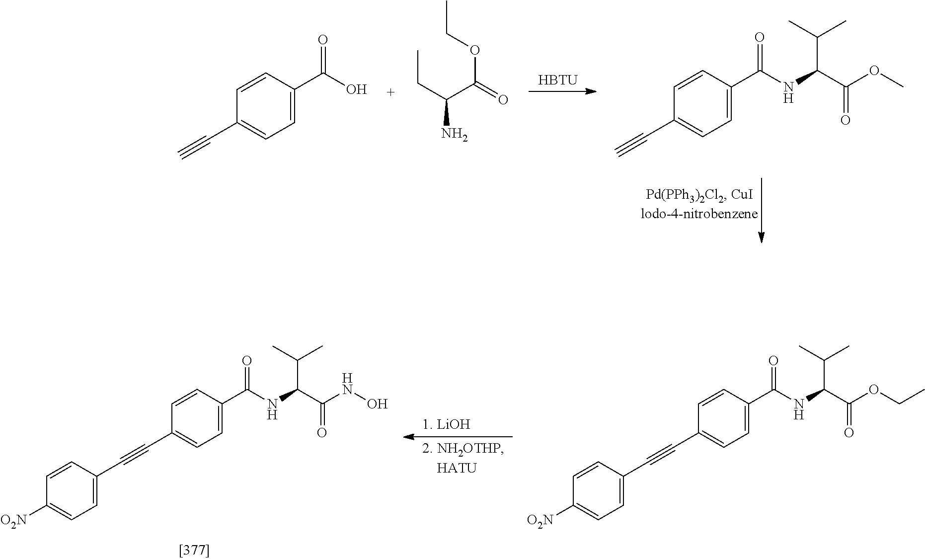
[HBTU].O=C(O)C1=CC=C(C#C)C=C1.CCC(N)C(=O)OCC.C1=CC(C(NC(C(OC)=O)C(C)C)=O)=CC=C1C#C.C1=CC(C(NC(C(NO)=O)C(C)C)=O)=CC=C1C#CC1=CC=C([O2N])C=C1.C1=CC(C(NC(C(OCC)=O)C(C)C)=O)=CC=C1C#CC1=CC=C([O2N])C=C1
